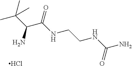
CC(C(C(NCCNC(N)=O)=O)N)(C)C.Cl
